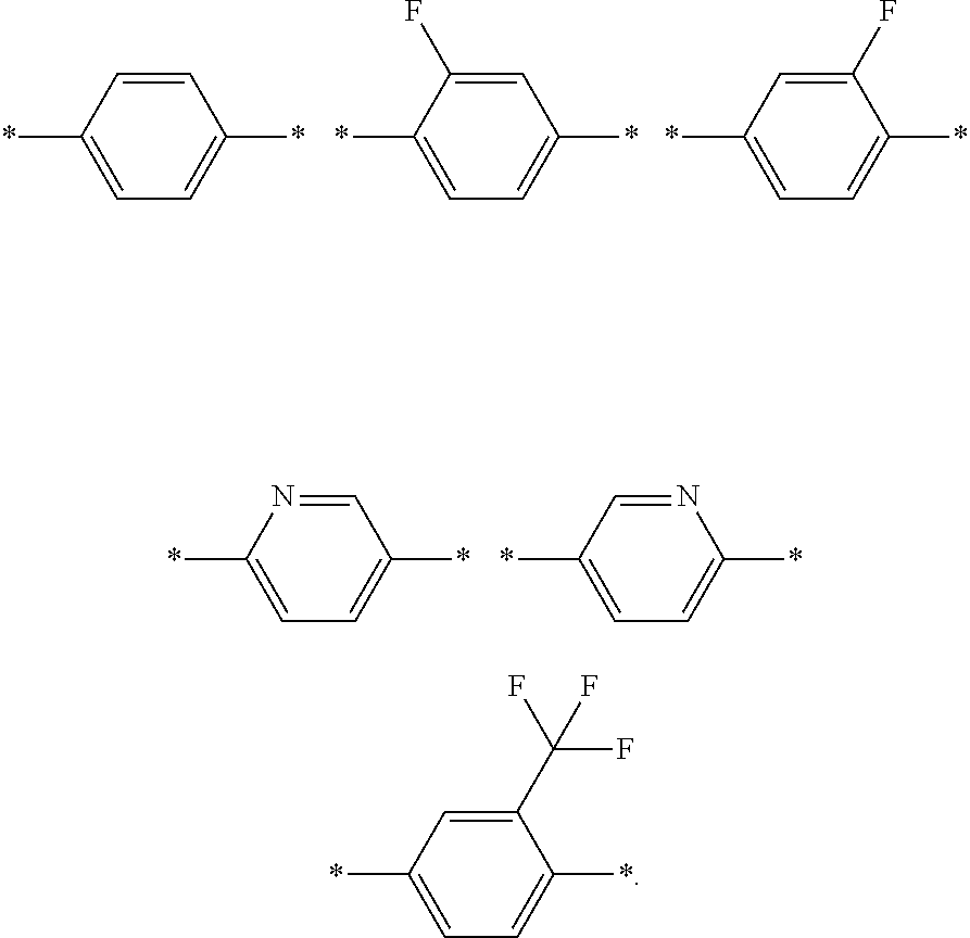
C1(*)=CC=C(*)C=C1.C1(*)=CC=C(*)C=C1F.C1(*)=CC=C(*)C(F)=C1.C1(*)=CC=C(*)C=N1.C1(*)=CC=C(*)N=C1.C1(*)=CC=C(*)C(C(F)(F)F)=C1
